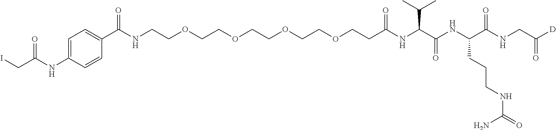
C(C(NC(C(NC(C(NCC([D])=O)=O)CCCNC(=O)N)=O)C(C)C)=O)COCCOCCOCCOCCNC(C1=CC=C(NC(CI)=O)C=C1)=O
